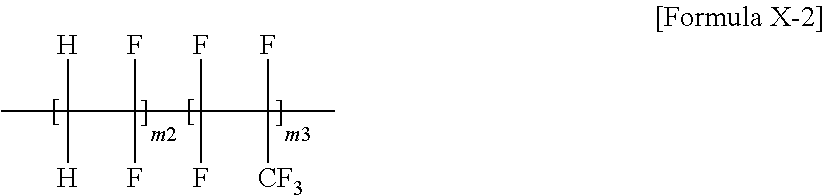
[H]C([H])(C)C(F)(F)C(F)(F)C(F)([CF3])C
